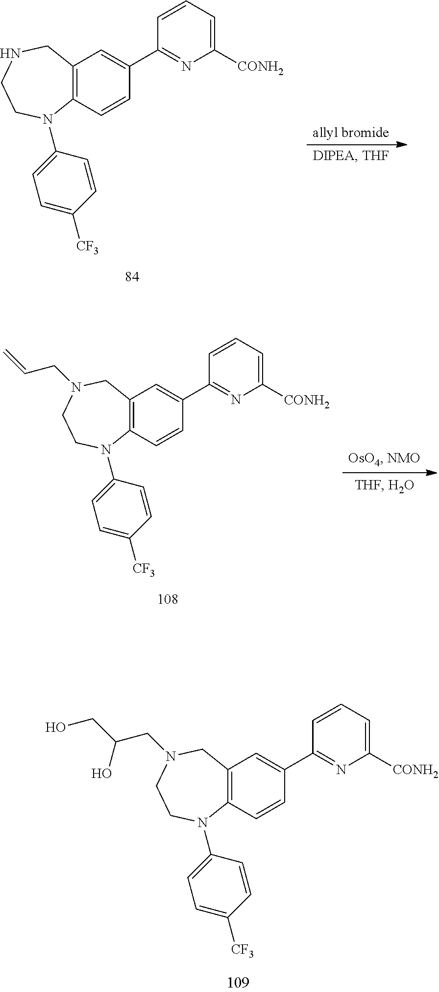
C12=C(C=CC(C3=NC([CONH2])=CC=C3)=C1)N(C1=CC=C([CF3])C=C1)CCN(CC(CO)O)C2.C12=C(C=CC(C3=NC([CONH2])=CC=C3)=C1)N(C1=CC=C([CF3])C=C1)CCNC2.C12=C(C=CC(C3=NC([CONH2])=CC=C3)=C1)N(C1=CC=C([CF3])C=C1)CCN(CC=C)C2
